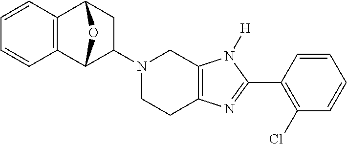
C12=C(C3C(N4CCC5=C(C4)N([H])C(C4=C(Cl)C=CC=C4)=N5)CC1O3)C=CC=C2
